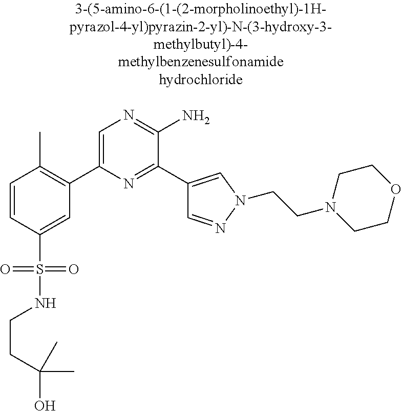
C1=CC(S(=O)(=O)NCCC(O)(C)C)=CC(C2=CN=C(N)C(C3=CN(CCN4CCOCC4)N=C3)=N2)=C1C
